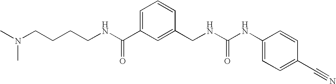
N(C)(CCCCNC(C1=CC=CC(CNC(NC2=CC=C(C#N)C=C2)=O)=C1)=O)C
